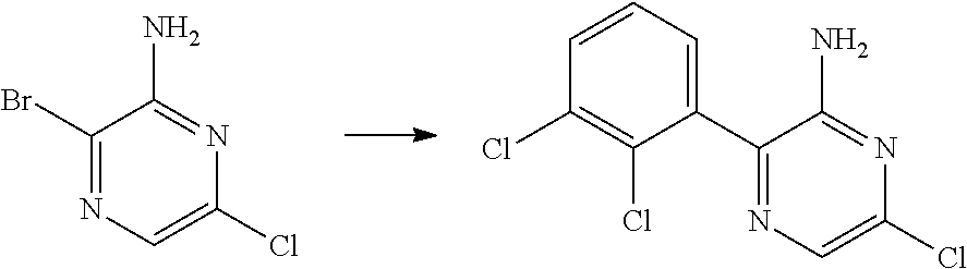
C1(Br)=NC=C(Cl)N=C1N.C1(C2=NC=C(Cl)N=C2N)=CC=CC(Cl)=C1Cl
